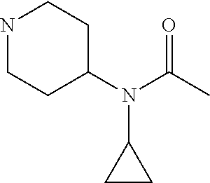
N1CCC(N(C(C)=O)C2CC2)CC1
